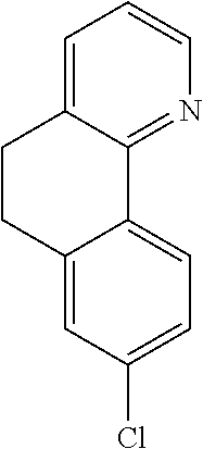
C1CC2=CC(Cl)=CC=C2C2=NC=CC=C12
